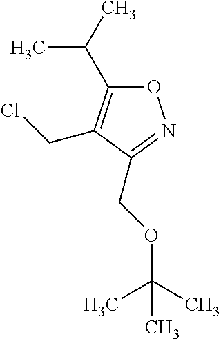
O1C(C(C)C)=C(CCl)C(COC(C)(C)C)=N1
